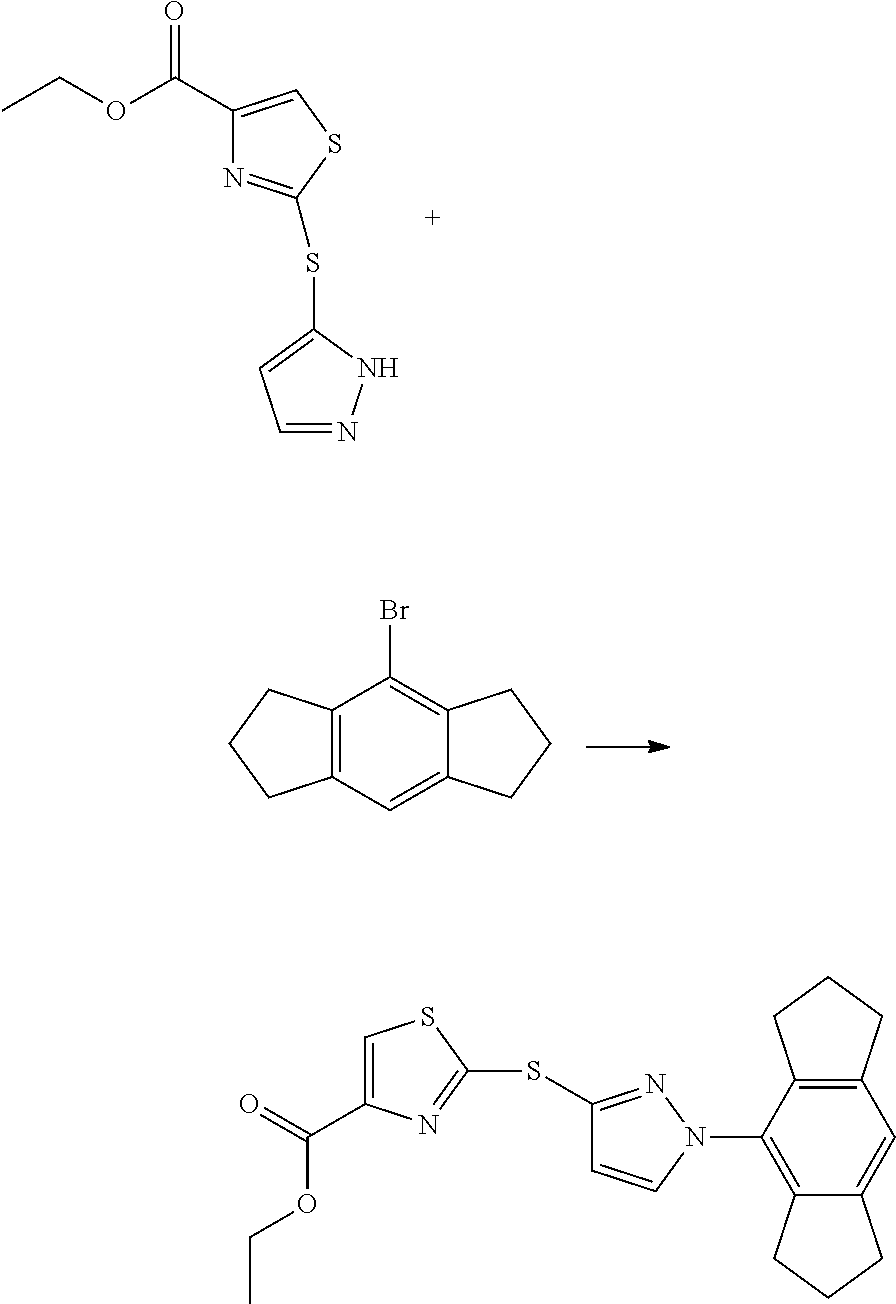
C1(C(OCC)=O)=CSC(SC2=CC=NN2)=N1.C12=C(C=C3C(=C1Br)CCC3)CCC2.C1=C(C(=O)OCC)N=C(SC2=NN(C3=C4C(=CC5=C3CCC5)CCC4)C=C2)S1
